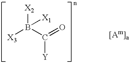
[X3]B(C(=O)[Y])([X2])[X1]
